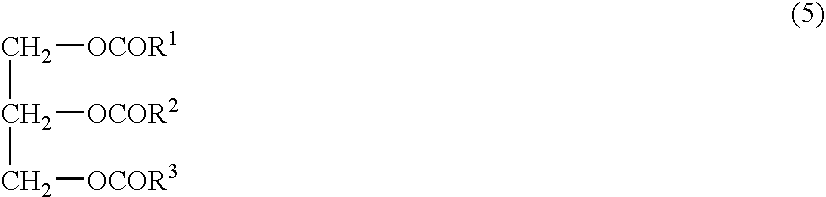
C(C[OCOR3])(C[OCOR1])[OCOR2]
